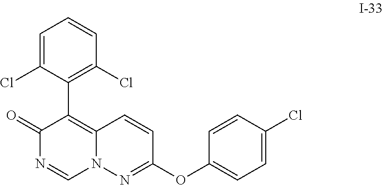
C1=C(Cl)C(C2=C3N(C=NC2=O)N=C(OC2=CC=C(Cl)C=C2)C=C3)=C(Cl)C=C1
